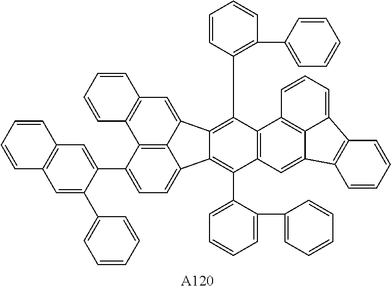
C12=C3C(=CC=C1C1=CC4=C(C=C1C1=CC=CC=C1)C=CC=C4)C1=C(C4=CC=CC=C4C4=CC=CC=C4)C4=C(C(C5=C(C6=CC=CC=C6)C=CC=C5)=C1C3=CC1=C2C=CC=C1)C1=C2C(=C4)C3=C(C2=CC=C1)C=CC=C3.[A120]
